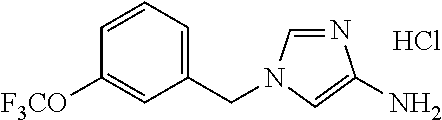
N1=CN(CC2=CC=CC([F3CO])=C2)C=C1N.Cl
